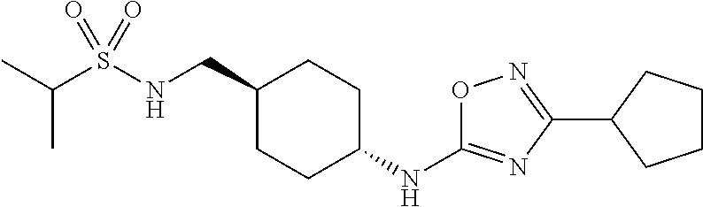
C(S(NCC1CCC(NC2=NC(C3CCCC3)=NO2)CC1)(=O)=O)(C)C
